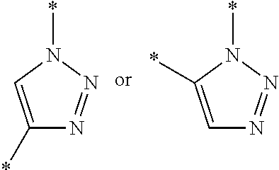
C1(*)=CN(*)N=N1.C1=C(*)N(*)N=N1
